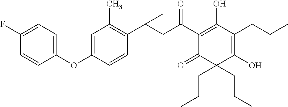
C1(C(C2=C(O)C(CCC)=C(O)C(CCC)(CCC)C2=O)=O)C(C2=C(C)C=C(OC3=CC=C(F)C=C3)C=C2)C1
